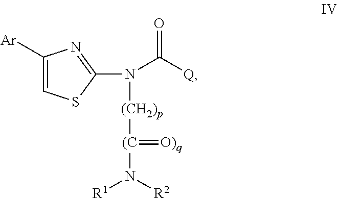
C1([Ar])=CSC(N(C(=O)[Q])[(CH2)p][(C](N([R1])[R2])=[O)q])=N1
